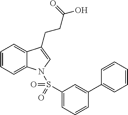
C1=CC=C2C(=C1)C(CCC(O)=O)=CN2S(C1=CC=CC(C2=CC=CC=C2)=C1)(=O)=O
